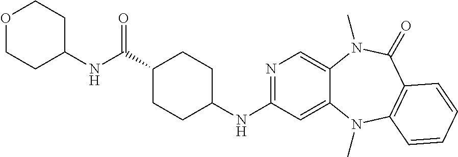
N1=C(NC2CCC(C(NC3CCOCC3)=O)CC2)C=C2C(=C1)N(C)C(=O)C1=C(N2C)C=CC=C1
